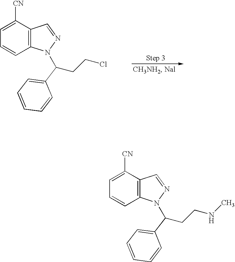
C12=C(C([CN])=CC=C1)C=NN2C(CCCl)C1=CC=CC=C1.C12=C(C([CN])=CC=C1)C=NN2C(CCNC)C1=CC=CC=C1
